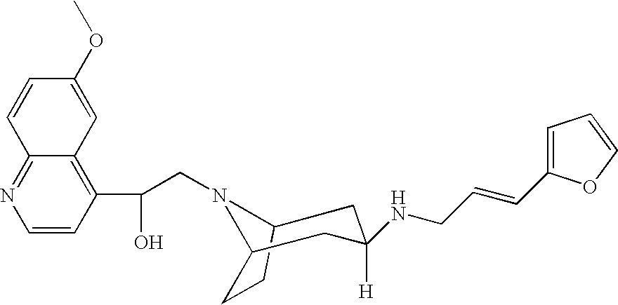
C(CN1C2CCC1CC([H])(NCC=CC1=CC=CO1)C2)(C1=C2C(=NC=C1)C=CC(OC)=C2)O
